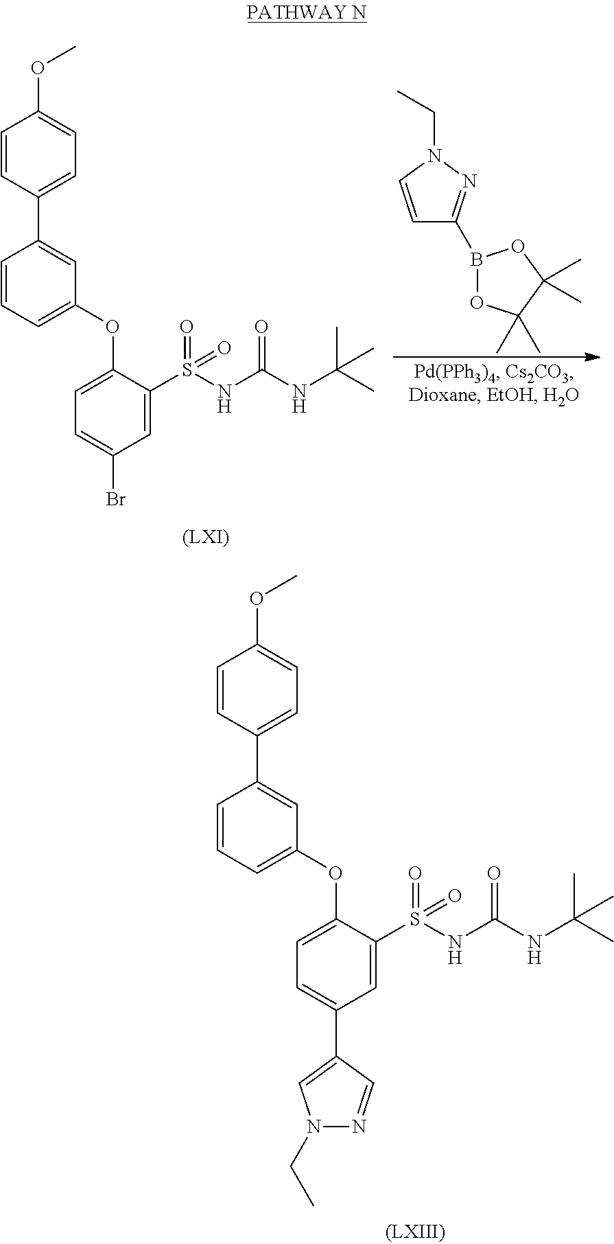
C1=CC(C2=CC(OC3=CC=C(Br)C=C3S(NC(NC(C)(C)C)=O)(=O)=O)=CC=C2)=CC=C1OC.[(LXI)].C1=CN(CC)N=C1B1OC(C)(C)C(C)(C)O1.C1=CC(C2=CC(OC3=CC=C(C4=CN(CC)N=C4)C=C3S(NC(NC(C)(C)C)=O)(=O)=O)=CC=C2)=CC=C1OC
